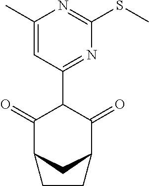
C1(=O)C2CC(C(=O)C1C1=NC(SC)=NC(C)=C1)CC2
